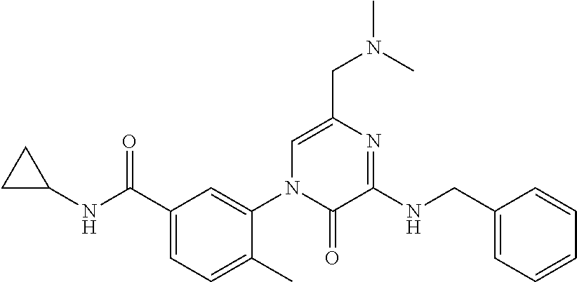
C1(C(NC2CC2)=O)=CC=C(C)C(N2C(=O)C(NCC3=CC=CC=C3)=NC(CN(C)C)=C2)=C1
